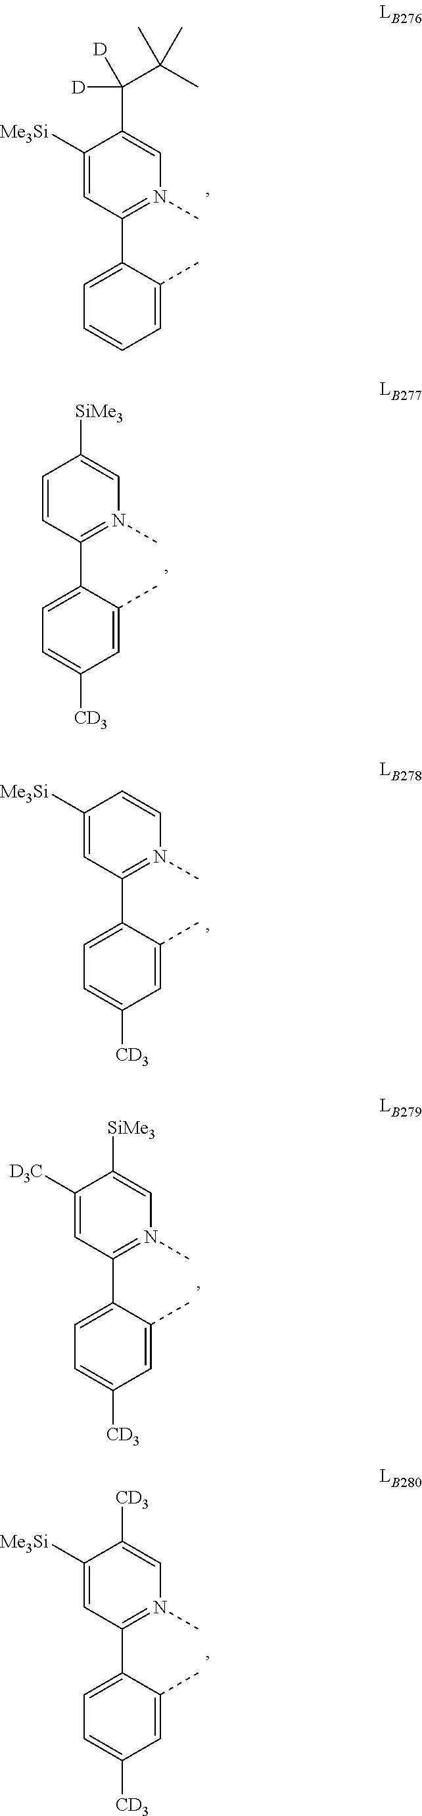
C1([Me3Si])=CC(C2=CC=CC=C2C)=N(C)C=C1C([D])([D])C(C)(C)C.C1=CC(C2=CC=C([CD3])C=C2C)=N(C)C=C1[SiMe3].C1([Me3Si])=CC(C2=CC=C([CD3])C=C2C)=N(C)C=C1.C1([D3C])=CC(C2=CC=C([CD3])C=C2C)=N(C)C=C1[SiMe3].C1([Me3Si])=CC(C2=CC=C([CD3])C=C2C)=N(C)C=C1[CD3]
